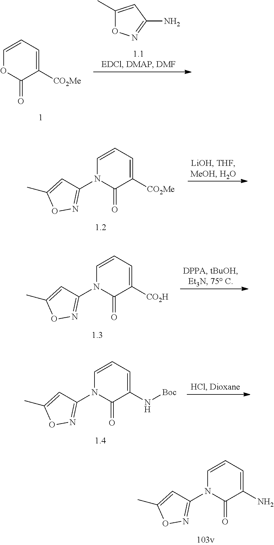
C1([CO2Me])=CC=COC1=O.C1(C)=CC(N)=NO1.C1([CO2Me])=CC=CN(C2=NOC(C)=C2)C1=O.C1([CO2H])=CC=CN(C2=NOC(C)=C2)C1=O.C1(N[Boc])=CC=CN(C2=NOC(C)=C2)C1=O.C1(N)=CC=CN(C2=NOC(C)=C2)C1=O
